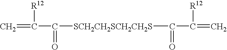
C=C([R12])C([SCH2CH2SCH2CH2S]C(C(=C)[R12])=O)=O
